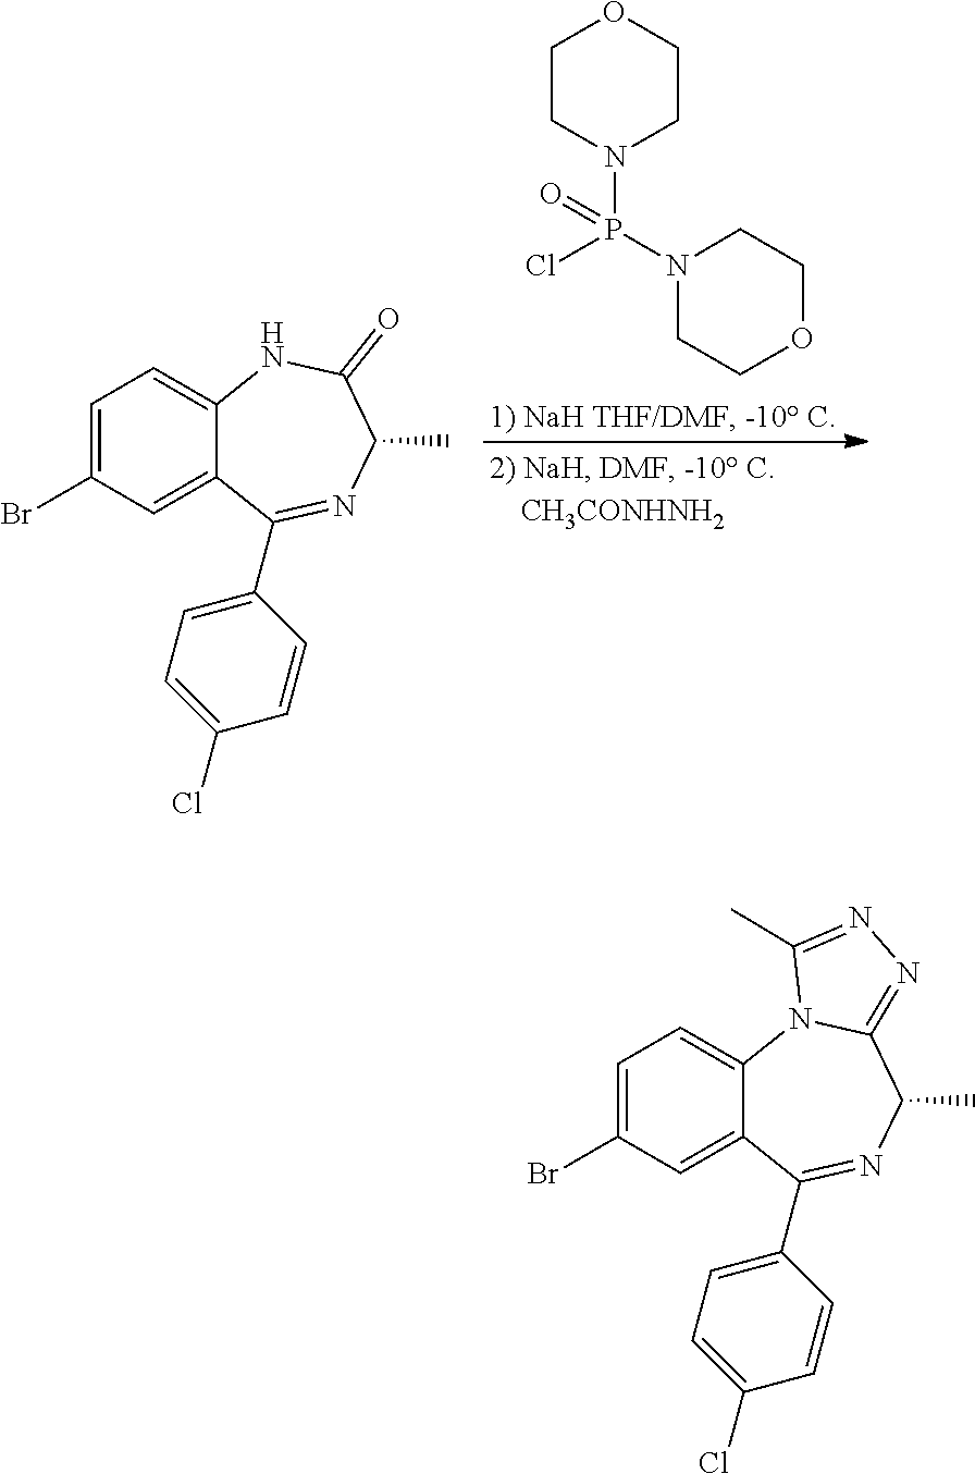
C1CN(P(Cl)(N2CCOCC2)=O)CCO1.C1=C(Br)C=C2C(=C1)NC(=O)C(C)N=C2C1=CC=C(Cl)C=C1.C1=C(Br)C=C2C(=C1)N1C(=NN=C1C)C(C)N=C2C1=CC=C(Cl)C=C1
